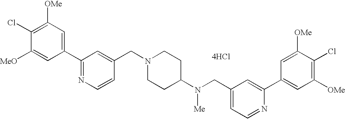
[4HCl].C1(Cl)=C([OMe])C=C(C2=NC=CC(CN3CCC(N(CC4=CC=NC(C5=CC([OMe])=C(Cl)C([OMe])=C5)=C4)[Me])CC3)=C2)C=C1[MeO]
